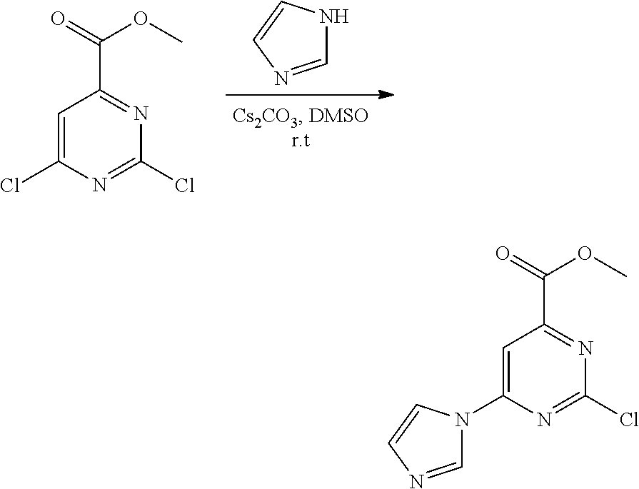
C1(N2C=NC=C2)=CC(C(=O)OC)=NC(Cl)=N1.C1=NC=CN1.C1(Cl)=CC(C(=O)OC)=NC(Cl)=N1
